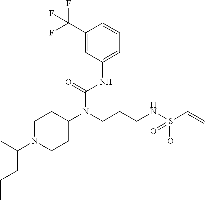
C1(C(F)(F)F)=CC(NC(N(CCCNS(C=C)(=O)=O)C2CCN(C(C)CCC)CC2)=O)=CC=C1
